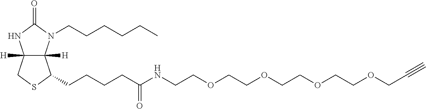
C12([H])C([H])(N(CCCCCC)C(=O)N1)C(CCCCC(=O)NCCOCCOCCOCCOCC#C)SC2
